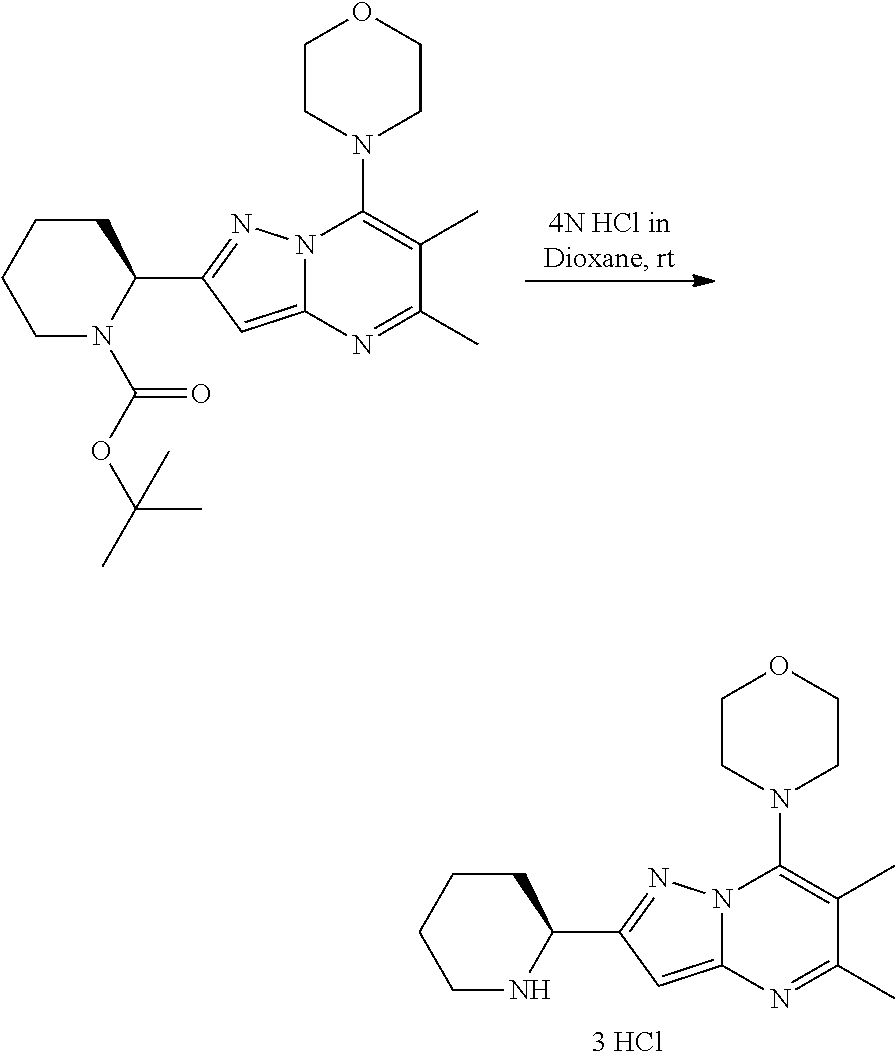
C1CCCN(C(OC(C)(C)C)=O)C1C1=NN2C(=C1)N=C(C)C(C)=C2N1CCOCC1.C1CCCNC1C1=NN2C(=C1)N=C(C)C(C)=C2N1CCOCC1
